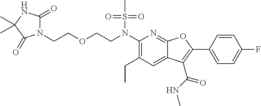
C1(N(CCOCCN2C(=O)NC(C)(C)C2=O)S(C)(=O)=O)=C(CC)C=C2C(=N1)OC(C1=CC=C(F)C=C1)=C2C(NC)=O
